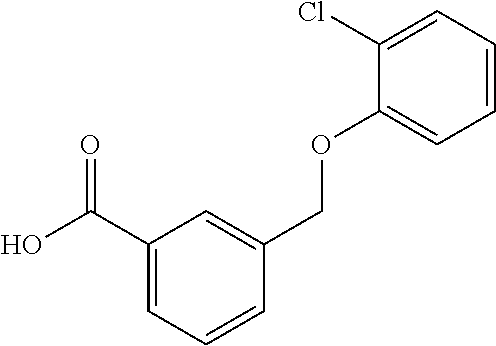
C1(C(O)=O)=CC=CC(COC2=CC=CC=C2Cl)=C1
